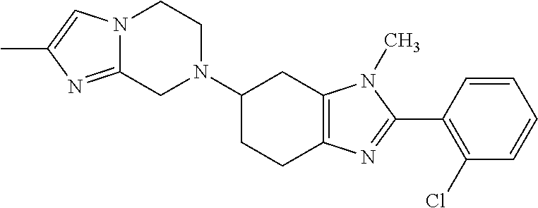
C1(N2CCN3C(=NC(C)=C3)C2)CCC2=C(C1)N(C)C(C1=C(Cl)C=CC=C1)=N2
